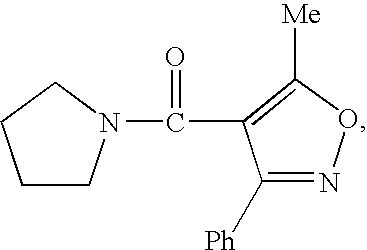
C1CN(C(=O)C2=C([Me])ON=C2[Ph])CC1
